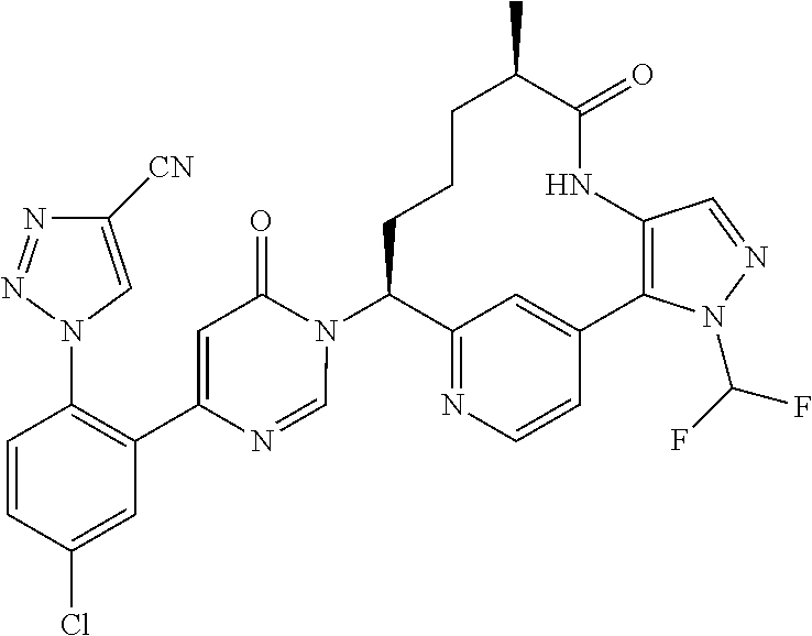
C12=NC=CC(=C1)C1=C(NC(=O)C(C)CCCC2N2C(=O)C=C(C3=C(N4C=C([CN])N=N4)C=CC(Cl)=C3)N=C2)C=NN1C(F)F
